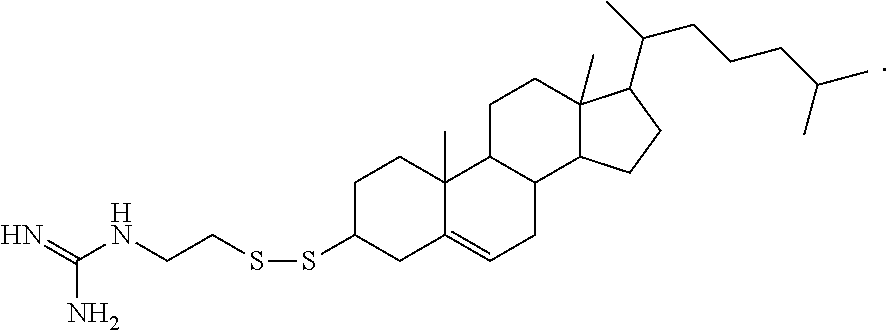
C1C(SSCCNC(=N)N)CC2=CCC3C(C2(C)C1)CCC1(C)C3CCC1C(C)CCCC(C)C
